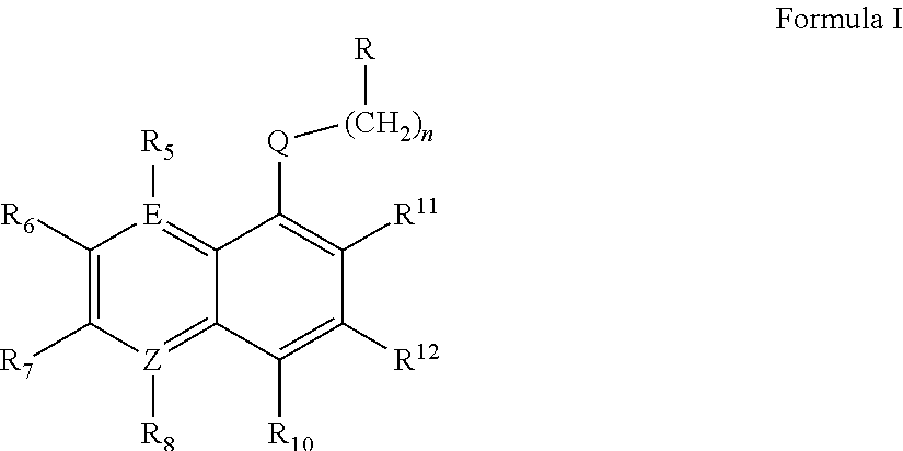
C1([R6])=C([R7])[Z]([R8])=C2C(=[E]1[R5])C([Q][(CH2)n][R])=C([R11])C([R12])=C2[R10]
